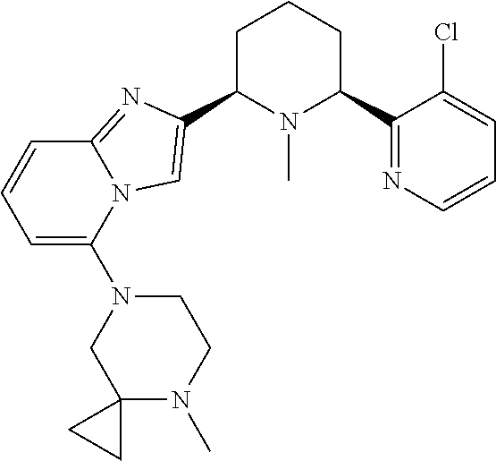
C1C(C2=CN3C(=N2)C=CC=C3N2CC3(N(C)CC2)CC3)N(C)C(C2=NC=CC=C2Cl)CC1
